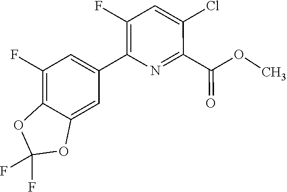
C1=C(C2=C(F)C=C(Cl)C(C(OC)=O)=N2)C=C2C(=C1F)OC(F)(F)O2
